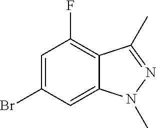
C1=C(Br)C=C2C(=C1F)C(C)=NN2C
